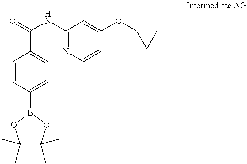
C1=CC(B2OC(C)(C)C(C)(C)O2)=CC=C1C(=O)NC1=NC=CC(OC2CC2)=C1
